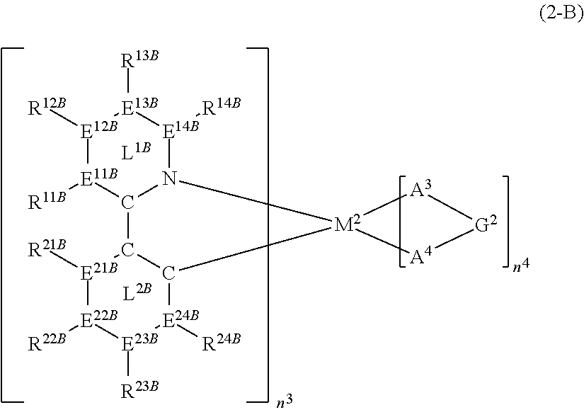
[E12B]1([R12B])[E11B]([R11B])C2N([E14B]([R14B])[E13B]1[R13B])[M2]1(C3C2[E21B]([R21B])[E22B]([R22B])[E23B]([R23B])[E24B]3[R24B])[A3][G2][A4]1
